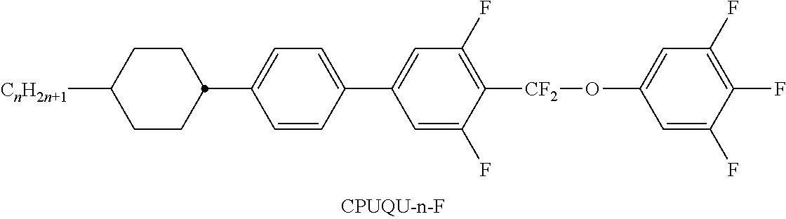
C1=CC(C2=CC(F)=C([CF2]OC3=CC(F)=C(F)C(F)=C3)C(F)=C2)=CC=C1C1CCC([CnH2n+1])CC1
